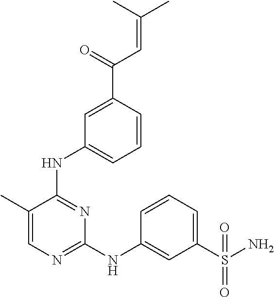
C1=C(C)C(NC2=CC=CC(C(=O)C=C(C)C)=C2)=NC(NC2=CC(S(N)(=O)=O)=CC=C2)=N1
